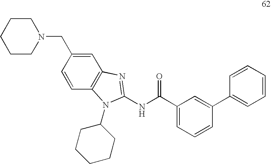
C1=CC(CN2CCCCC2)=CC2=C1N(C1CCCCC1)C(NC(C1=CC=CC(C3=CC=CC=C3)=C1)=O)=N2
